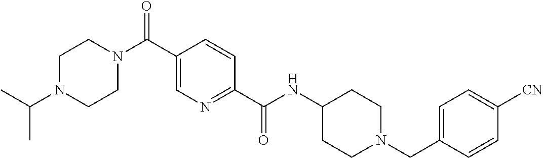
C(N1CCN(C(C2=CN=C(C(NC3CCN(CC4=CC=C([CN])C=C4)CC3)=O)C=C2)=O)CC1)(C)C
